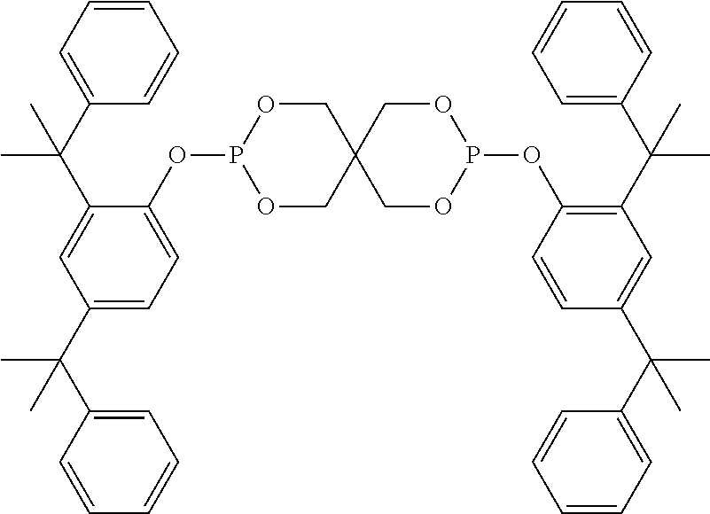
C1=CC=C(C(C2=CC(C(C3=CC=CC=C3)(C)C)=CC=C2OP2OCC3(CO2)COP(OC2=C(C(C4=CC=CC=C4)(C)C)C=C(C(C4=CC=CC=C4)(C)C)C=C2)OC3)(C)C)C=C1
